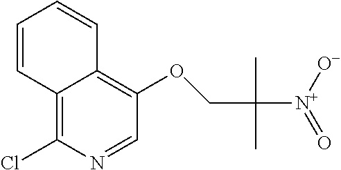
C1=NC(Cl)=C2C(=C1OCC(C)(C)[N+]([O-])=O)C=CC=C2
